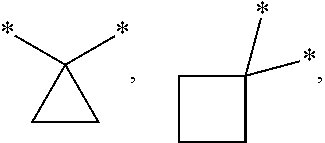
C1CC1(*)*.C1CC(*)(*)C1
